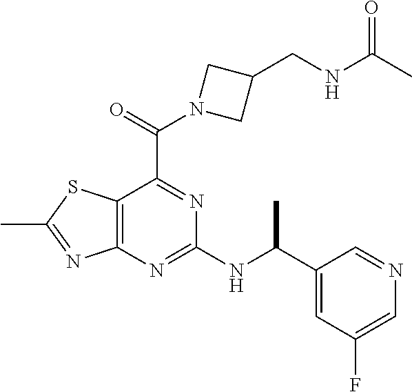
C12=C(N=C(NC(C3=CC(F)=CN=C3)C)N=C1C(=O)N1CC(CNC(C)=O)C1)N=C(C)S2
